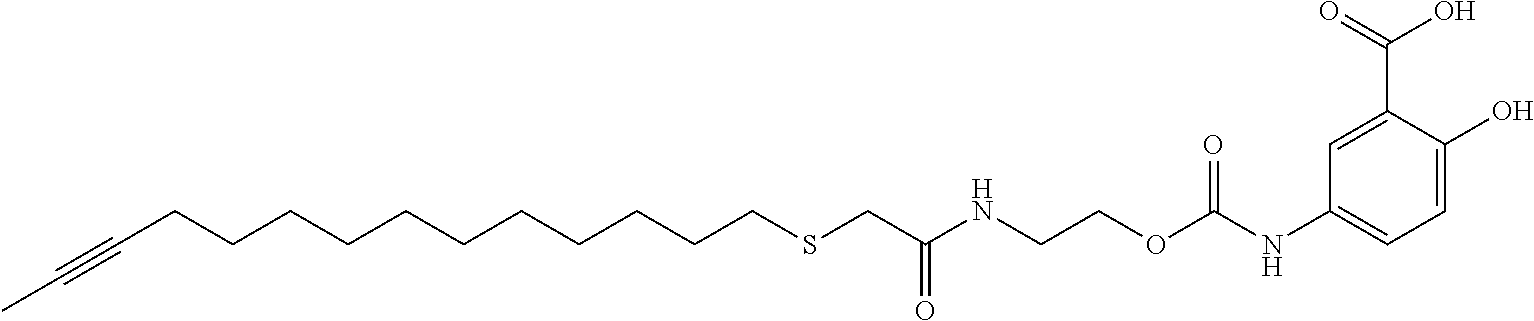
C(CCCCCCCCCCCSCC(NCCOC(NC1=CC=C(O)C(C(=O)O)=C1)=O)=O)#CC
